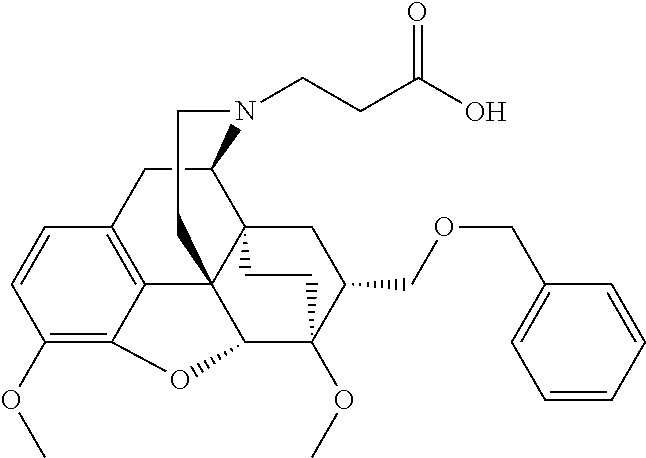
C1(OC)=C2C3=C(C=C1)CC1C45C3(C(C(OC)(C(COCC3=CC=CC=C3)C4)CC5)O2)CCN1CCC(O)=O
